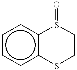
c1ccc2c(c1)S(=O)CCS2
